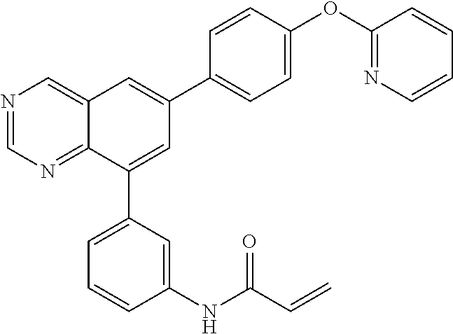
N1=CN=C2C(=C1)C=C(C1=CC=C(OC3=NC=CC=C3)C=C1)C=C2C1=CC=CC(NC(C=C)=O)=C1
